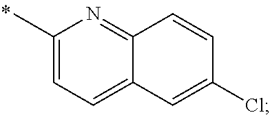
C1(Cl)=CC2=CC=C(C)N=C2C=C1
